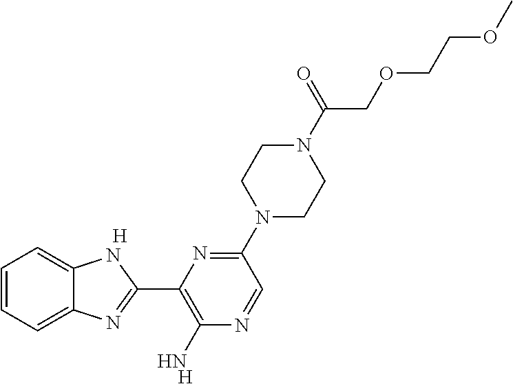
[H].[H].C1=CC=C2C(=C1)NC(C1=C(N)N=CC(N3CCN(C(COCCOC)=O)CC3)=N1)=N2
